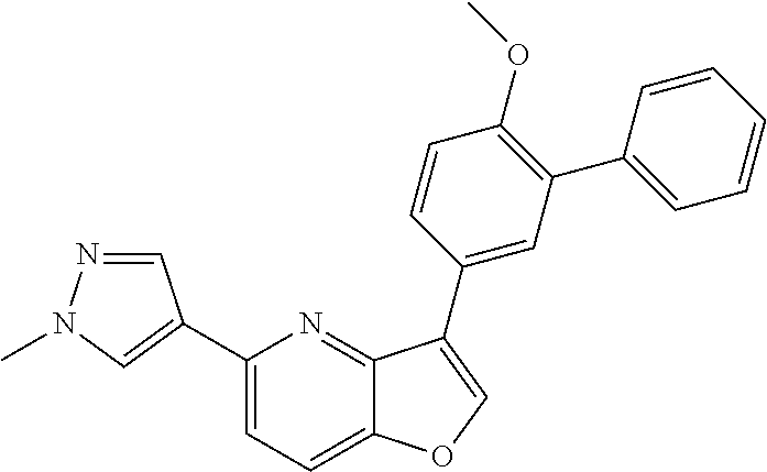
C1=NN(C)C=C1C1=CC=C2C(=N1)C(C1=CC(C3=CC=CC=C3)=C(OC)C=C1)=CO2
